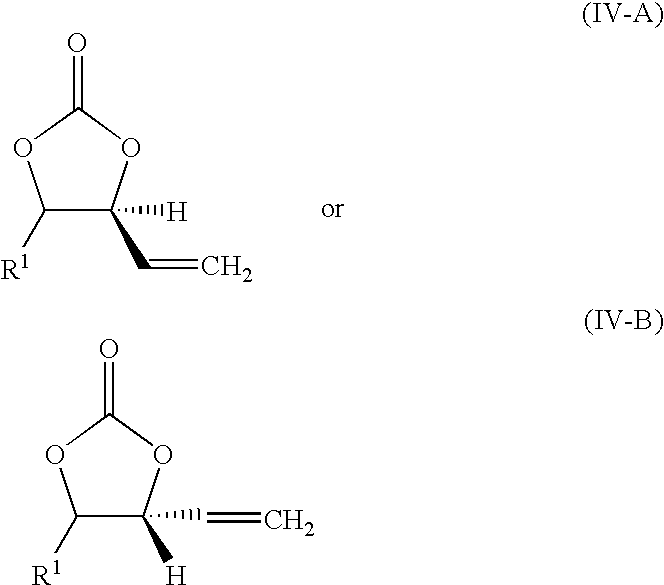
C1([R1])C(C=C)([H])OC(=O)O1.C1([R1])C([H])(C=C)OC(=O)O1
